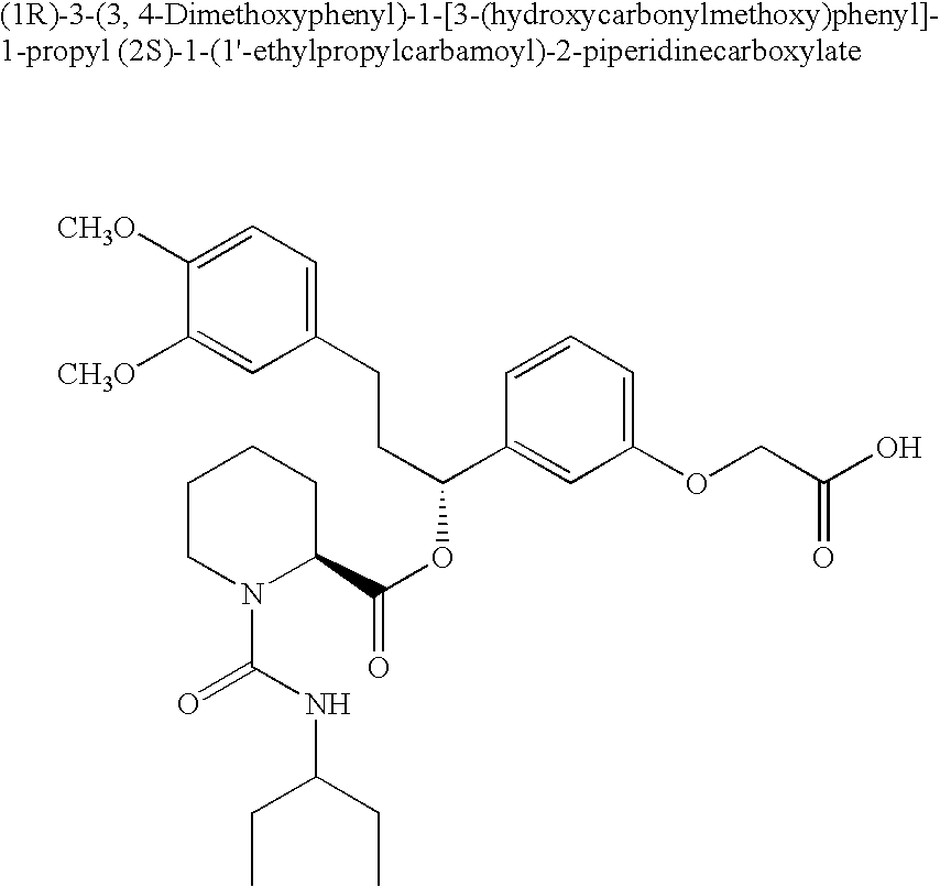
C1=C([CH3O])C([CH3O])=CC(CCC(C2=CC(OCC(O)=O)=CC=C2)OC(C2CCCCN2C(NC(CC)CC)=O)=O)=C1
